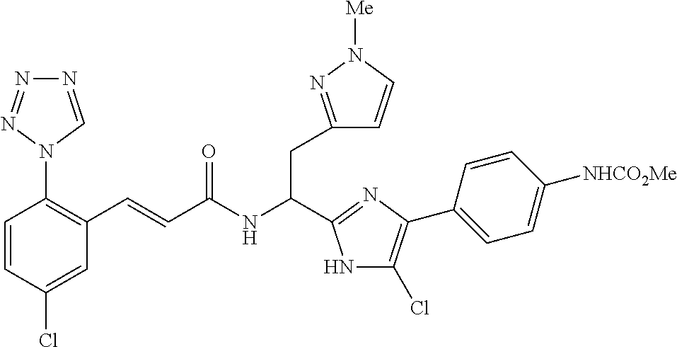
C(NC(CC1=NN([Me])C=C1)C1=NC(C2=CC=C([NHCO2Me])C=C2)=C(Cl)N1)(=O)C=CC1=C(N2N=NN=C2)C=CC(Cl)=C1
